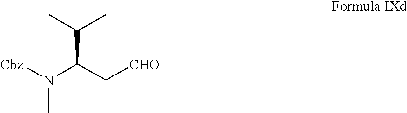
[Cbz]N(C(C[CHO])C(C)C)C
